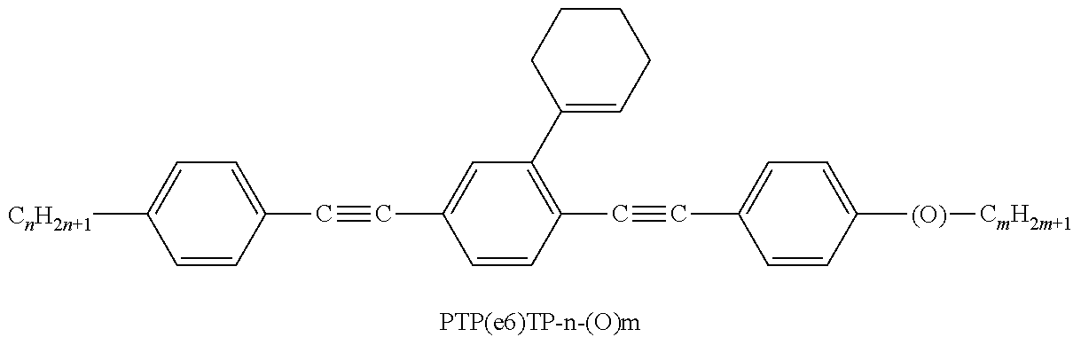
C1=CC(C#CC2=CC(C3=CCCCC3)=C(C#CC3=CC=C([(O)][CmH2m+1])C=C3)C=C2)=CC=C1[CnH2n+1]
